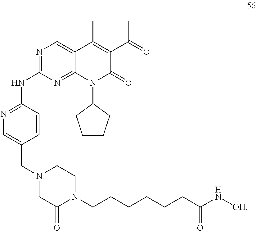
N1=C(NC2=NC=C(CN3CC(=O)N(CCCCCCC(N[OH])=O)CC3)C=C2)N=C2C(=C1)C(C)=C(C(=O)C)C(=O)N2C1CCCC1
